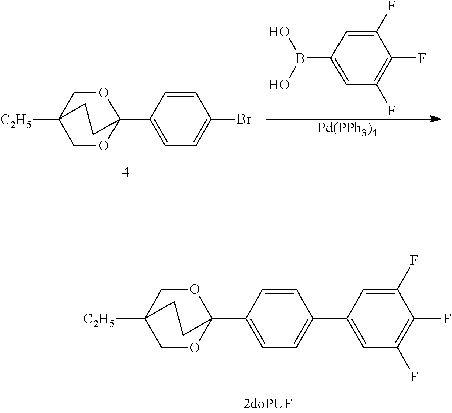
C1OC2(C3=CC=C(C4=CC(F)=C(F)C(F)=C4)C=C3)OCC1([C2H5])CC2.C1OC2(C3=CC=C(Br)C=C3)OCC1([C2H5])CC2.C1(F)=CC(B(O)O)=CC(F)=C1F.[Pd(PPh3)4]
